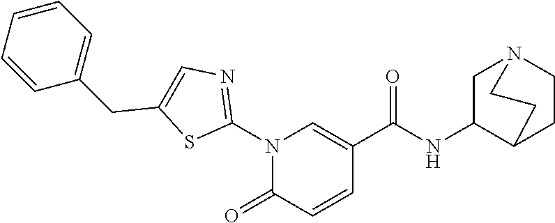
N1(C2=NC=C(CC3=CC=CC=C3)S2)C(=O)C=CC(C(NC2CN3CCC2CC3)=O)=C1
